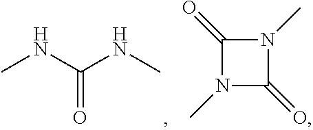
N1(C)C(=O)N(C)C1=O.O=C(NC)NC
